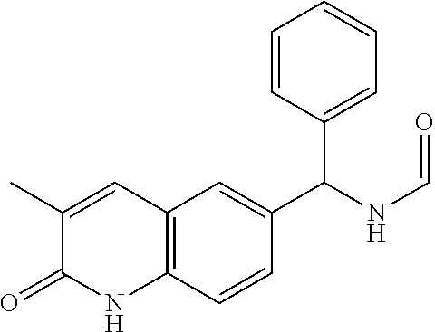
C12=C(C=CC(C(C3=CC=CC=C3)NC=O)=C1)NC(=O)C(C)=C2
